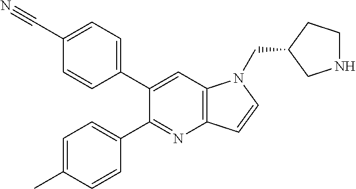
C12=C(C=C(C3=CC=C(C#N)C=C3)C(C3=CC=C(C)C=C3)=N1)N(CC1CCNC1)C=C2
